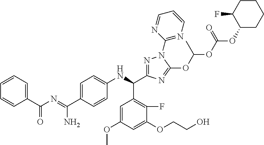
C1=CC=CC(C(N=C(C2=CC=C(NC(C3=NN(C4=NC=CC=N4)C(OC(OC(OC4CCCCC4F)=O)C)=N3)C3=C(F)C(OCCO)=CC(OC)=C3)C=C2)N)=O)=C1
